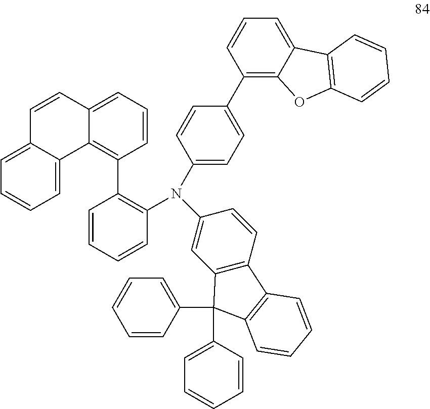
C12=CC=CC(C3=C(N(C4=CC=C(C5=C6C(=CC=C5)C5=C(O6)C=CC=C5)C=C4)C4=CC5=C(C=C4)C4=C(C5(C5=CC=CC=C5)C5=CC=CC=C5)C=CC=C4)C=CC=C3)=C1C1=CC=CC=C1C=C2
